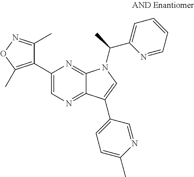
C12=NC=C(C3=C(C)ON=C3C)N=C1N(C(C1=CC=CC=N1)C)C=C2C1=CC=C(C)N=C1
